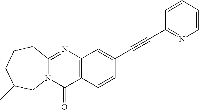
C12=C(C=CC(C#CC3=NC=CC=C3)=C1)C(=O)N1C(=N2)CCCC(C)C1
